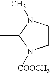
CC1N([COOCH3])CCN1C
